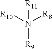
[R11]N([R9])([R10])[R8]
